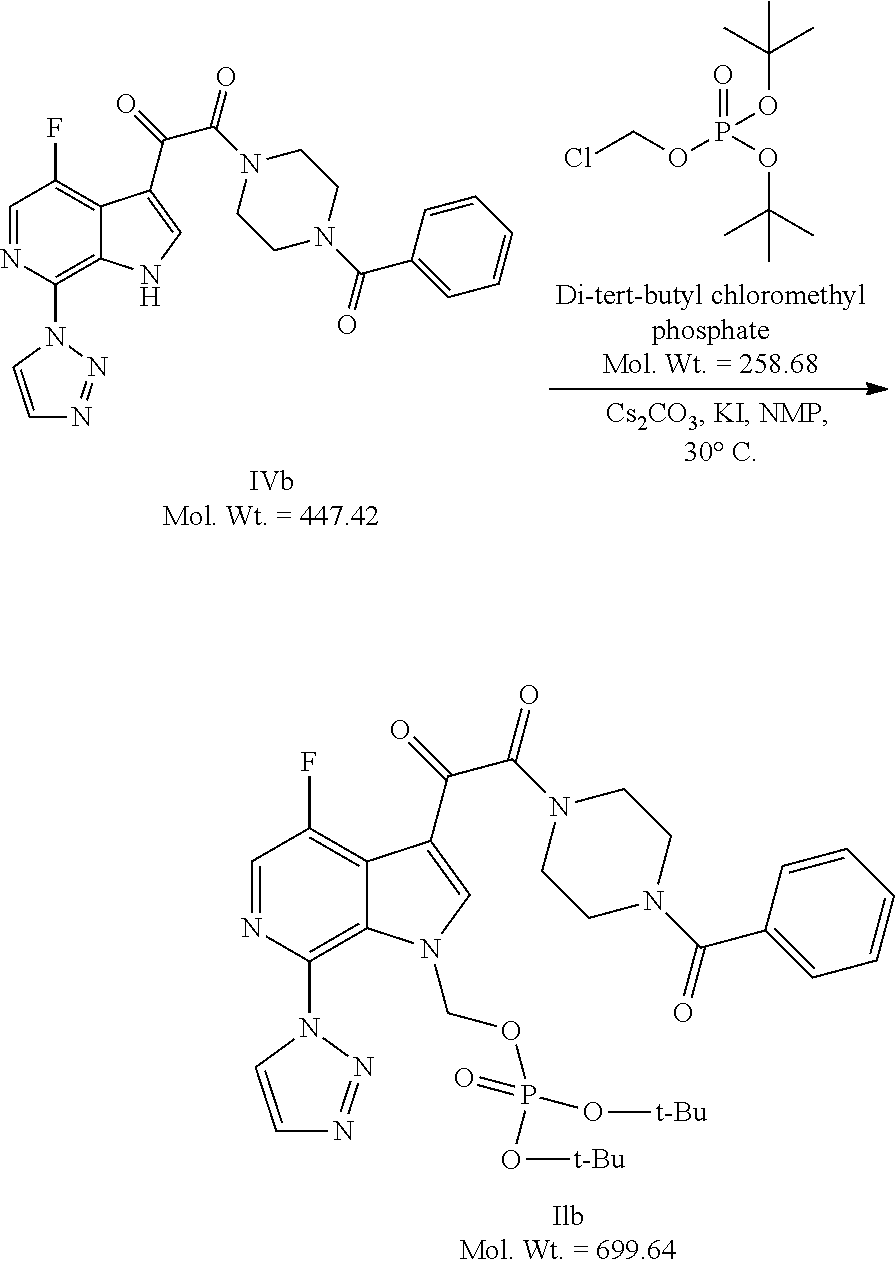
C(Cl)OP(OC(C)(C)C)(OC(C)(C)C)=O.C1=NC(N2N=NC=C2)=C2C(=C1F)C(C(=O)C(N1CCN(C(C3=CC=CC=C3)=O)CC1)=O)=CN2.C1=NC(N2C=CN=N2)=C2C(=C1F)C(C(=O)C(N1CCN(C(C3=CC=CC=C3)=O)CC1)=O)=CN2COP(O[t-Bu])(O[t-Bu])=O
